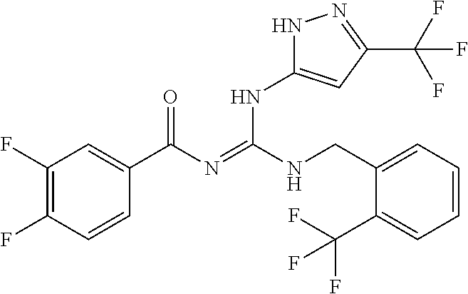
C1(F)=C(F)C=CC(C(N=C(NCC2=CC=CC=C2C(F)(F)F)NC2=CC(C(F)(F)F)=NN2)=O)=C1
